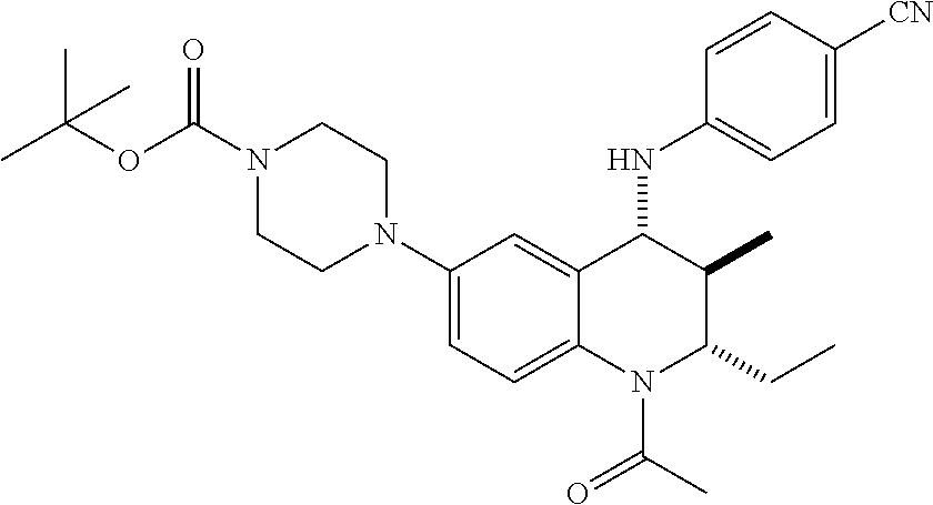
C1(N2CCN(C(OC(C)(C)C)=O)CC2)=CC=C2C(=C1)C(NC1=CC=C([CN])C=C1)C(C)C(CC)N2C(C)=O
